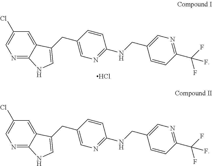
N1=C2C(=CC(Cl)=C1)C(CC1=CN=C(NCC3=CN=C(C(F)(F)F)C=C3)C=C1)=CN2.Cl.N1=C2C(=CC(Cl)=C1)C(CC1=CN=C(NCC3=CN=C(C(F)(F)F)C=C3)C=C1)=CN2
